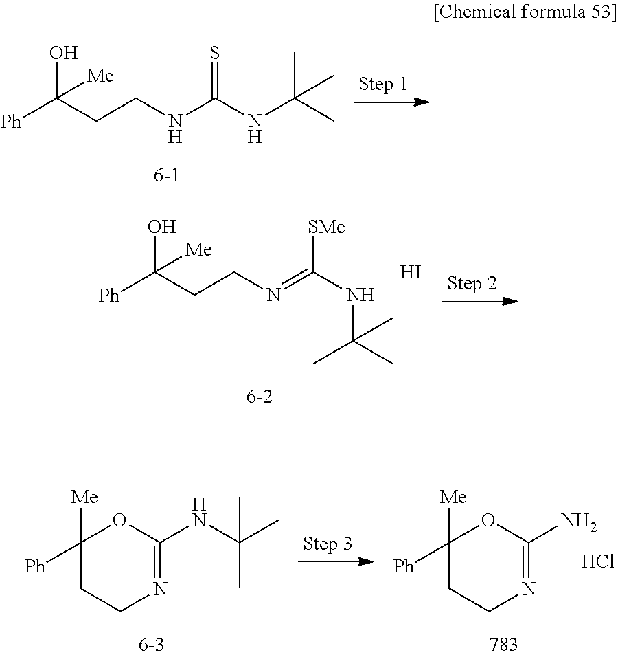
[Ph]C(CCNC(NC(C)(C)C)=S)(O)[Me].[Ph]C(CCN=C(NC(C)(C)C)[SMe])(O)[Me].I.C1([Ph])([Me])CCN=C(N)O1.Cl.C1([Ph])([Me])CCN=C(NC(C)(C)C)O1
